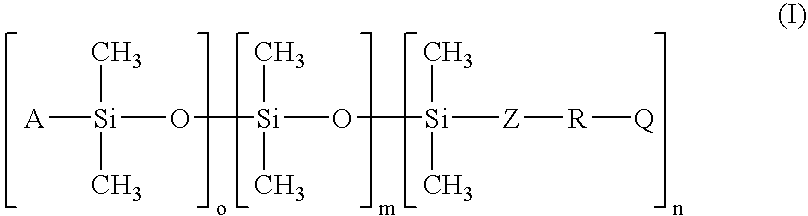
[A][Si](O[Si](O[Si]([Z][R][Q])(C)C)(C)C)(C)C
